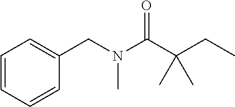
C1=CC=CC(CN(C(C(CC)(C)C)=O)C)=C1
